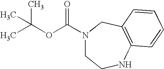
CC(OC(=O)N1CCNC2=C(C1)C=CC=C2)(C)C
